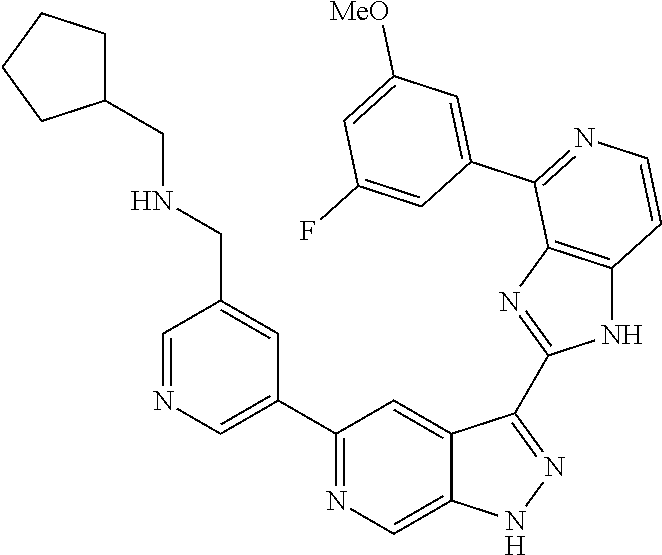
C1(C2=CN=CC(CNCC3CCCC3)=C2)=NC=C2C(=C1)C(C1=NC3=C(N1)C=CN=C3C1=CC([MeO])=CC(F)=C1)=NN2
